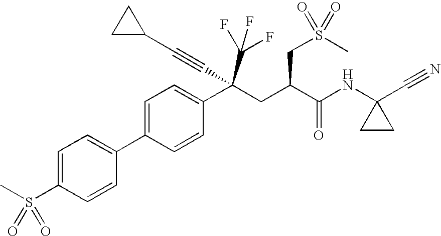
C1=C(S(C)(=O)=O)C=CC(C2=CC=C(C(CC(C(NC3(C#N)CC3)=O)CS(C)(=O)=O)(C#CC3CC3)C(F)(F)F)C=C2)=C1
